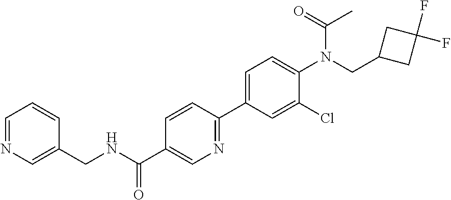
N1=CC=CC(CNC(C2=CN=C(C3=CC=C(N(C(=O)C)CC4CC(F)(F)C4)C(Cl)=C3)C=C2)=O)=C1
